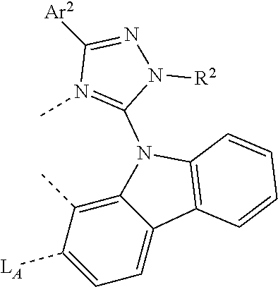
C12=C(C)C([LA])=CC=C1C1=C(N2C2=N(C)C([Ar2])=NN2[R2])C=CC=C1
